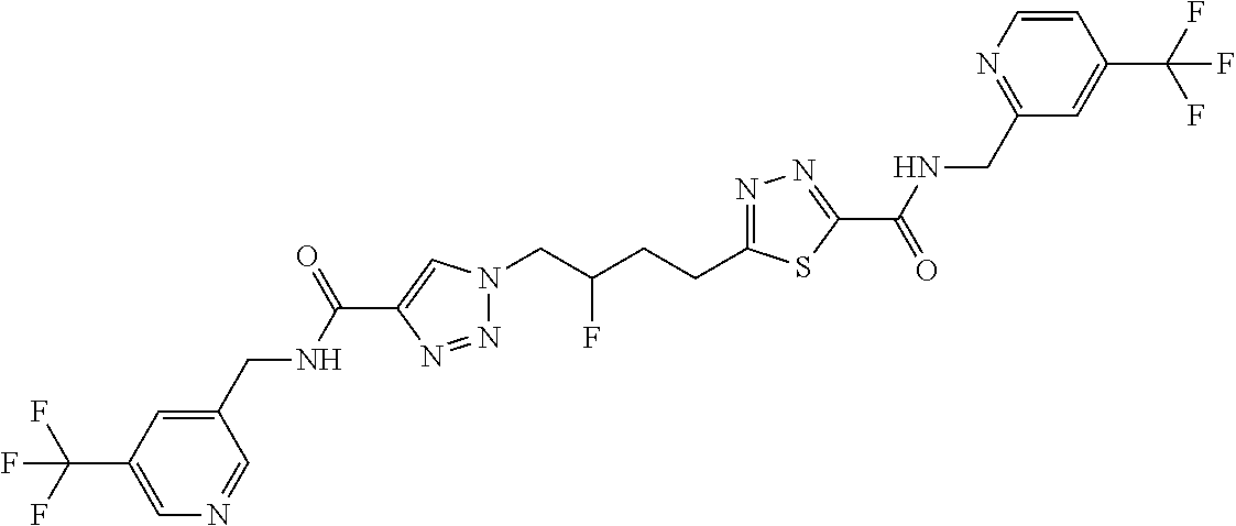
C1(C(NCC2=CC(C(F)(F)F)=CN=C2)=O)=CN(CC(CCC2=NN=C(C(=O)NCC3=NC=CC(C(F)(F)F)=C3)S2)F)N=N1
